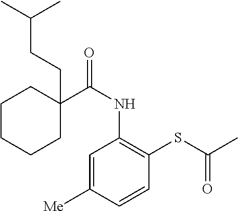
C1C(CCC(C)C)(C(NC2=C(SC(C)=O)C=CC([Me])=C2)=O)CCCC1
